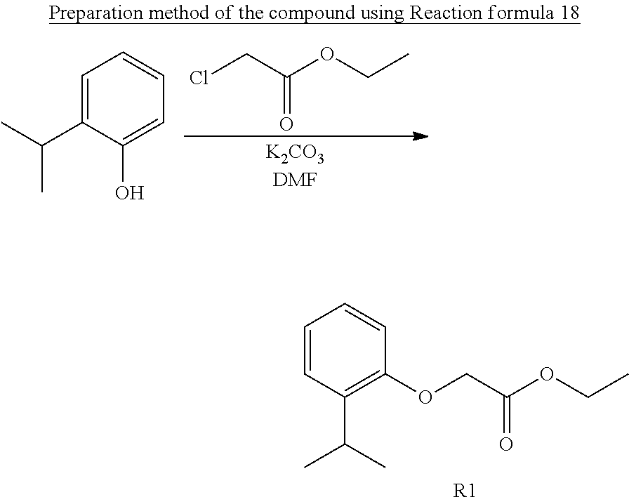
ClCC(OCC)=O.C1=C(C(C)C)C(O)=CC=C1.C1=CC(C(C)C)=C(OCC(OCC)=O)C=C1.[R1]
